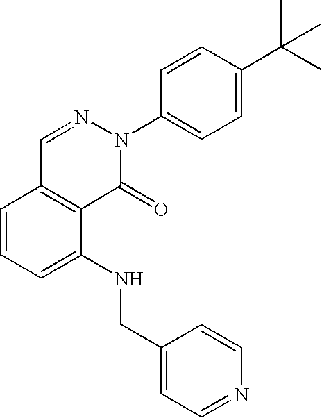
C1=CC=C(NCC2=CC=NC=C2)C2=C1C=NN(C1=CC=C(C(C)(C)C)C=C1)C2=O
